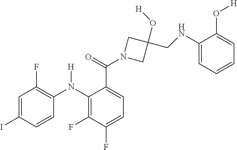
C1=C(I)C=CC(N(C2=C(F)C(F)=CC=C2C(=O)N2CC(O[H])(CNC3=CC=CC=C3O[H])C2)[H])=C1F
